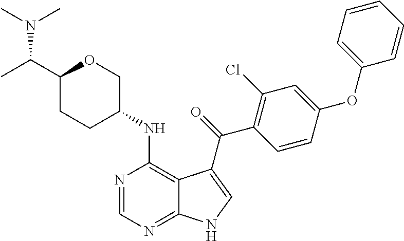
C1(C(C)N(C)C)CCC(NC2=C3C(=NC=N2)NC=C3C(=O)C2=C(Cl)C=C(OC3=CC=CC=C3)C=C2)CO1
